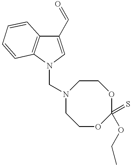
C1(C=O)=CN(CN2CCOC(=S)(OCC)OCC2)C2=C1C=CC=C2
